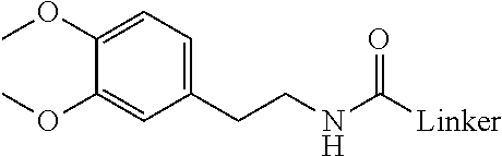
C1(CCNC([Linker])=O)=CC=C(OC)C(OC)=C1
